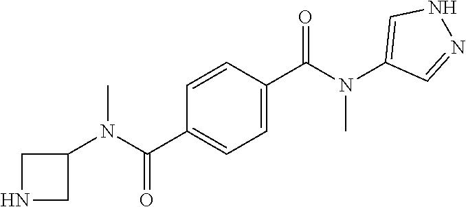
C1(N(C(C2=CC=C(C(N(C3=CNN=C3)C)=O)C=C2)=O)C)CNC1
